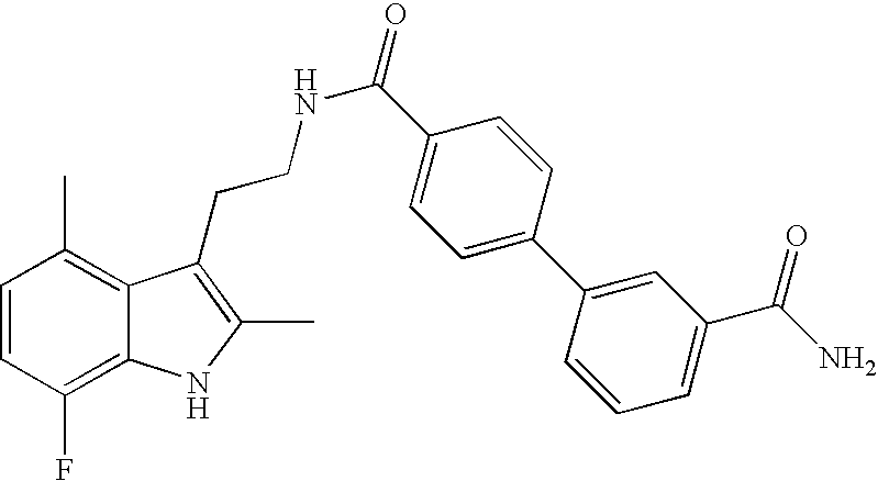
C1=CC(F)=C2C(=C1C)C(CCNC(=O)C1=CC=C(C3=CC(C(N)=O)=CC=C3)C=C1)=C(C)N2
